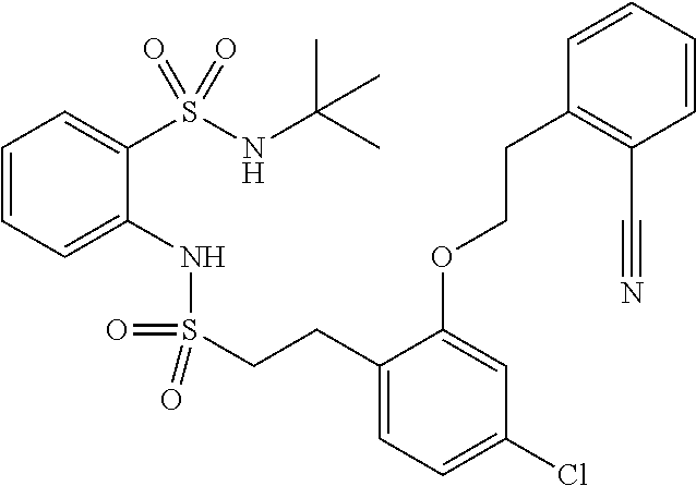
C1=CC=C(NS(=O)(=O)CCC2=CC=C(Cl)C=C2OCCC2=C(C#N)C=CC=C2)C(S(NC(C)(C)C)(=O)=O)=C1
